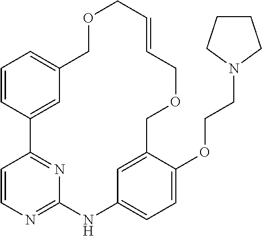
C1=CC2=CC(=C1)COCC=CCOCC1=CC(=CC=C1OCCN1CCCC1)NC1=NC=CC2=N1
